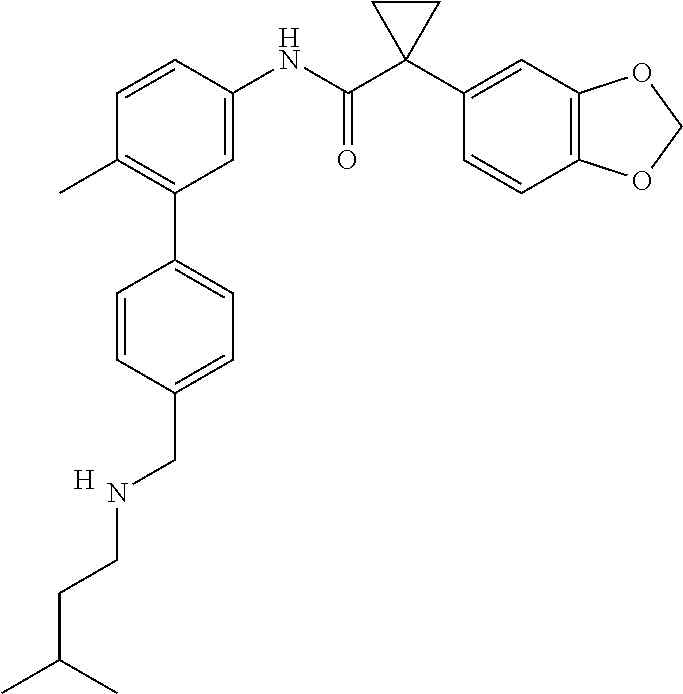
C1=C(NC(C2(C3=CC4=C(C=C3)OCO4)CC2)=O)C=CC(C)=C1C1=CC=C(CNCCC(C)C)C=C1.[H]
